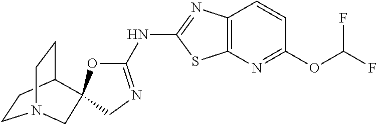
C1CC2CCN1CC21OC(NC2=NC3=C(S2)N=C(OC(F)F)C=C3)=NC1
